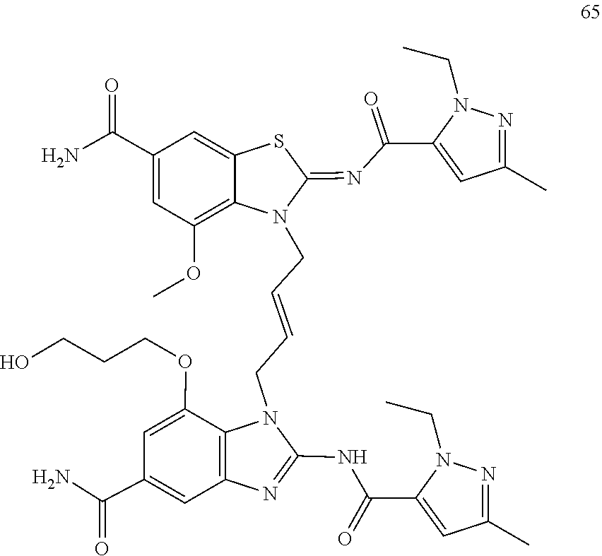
N(C1=NC2=C(N1CC=CCN1C(=NC(=O)C3=CC(C)=NN3CC)SC3=CC(C(N)=O)=CC(OC)=C13)C(OCCCO)=CC(C(=O)N)=C2)C(C1=CC(C)=NN1CC)=O
